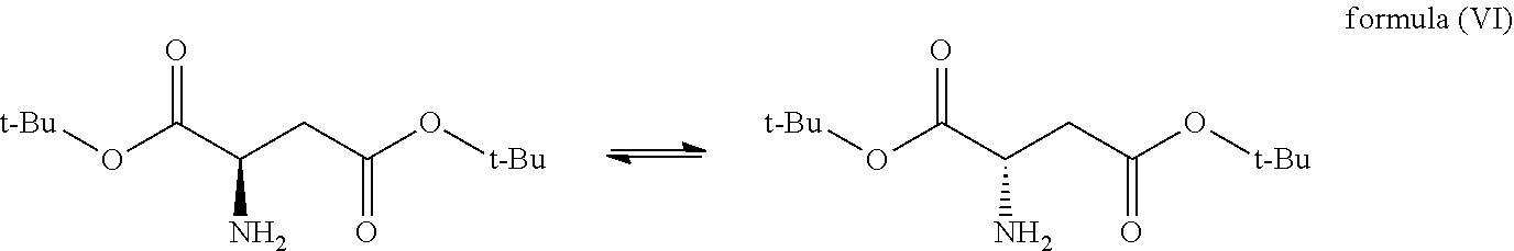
O(C(C(CC(O[t-Bu])=O)N)=O)[t-Bu].O(C(C(CC(O[t-Bu])=O)N)=O)[t-Bu]
